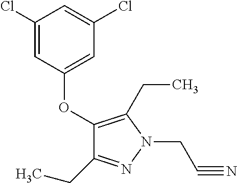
C1(OC2=CC(Cl)=CC(Cl)=C2)=C(CC)N(CC#N)N=C1CC
